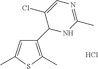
C1(C2NC(C)=NC=C2Cl)=C(C)SC(C)=C1.Cl
